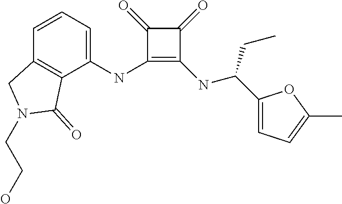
C1(NC2=CC=CC3=C2C(=O)N(CCO)C3)=C(NC(C2=CC=C(C)O2)CC)C(=O)C1=O
